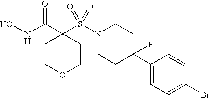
N1(S(C2(C(NO)=O)CCOCC2)(=O)=O)CCC(C2=CC=C(Br)C=C2)(F)CC1
